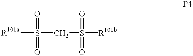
[R101a]S(=O)(=O)CS(=O)(=O)[R101b]
